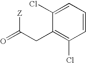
O=C([Z])CC1=C(Cl)C=CC=C1Cl
